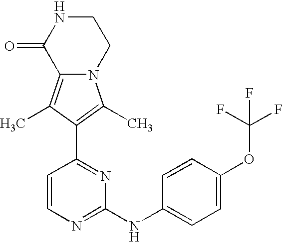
N12C(=C(C)C(C3=NC(NC4=CC=C(OC(F)(F)F)C=C4)=NC=C3)=C1C)C(=O)NCC2
